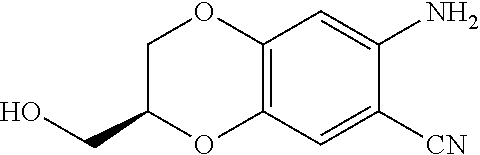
C12=C(C=C([CN])C(N)=C1)OC(CO)CO2
